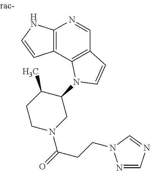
C12=C(C3=C(C=N1)C=CN3C1C(C)CCN(C(=O)CCN3N=CN=C3)C1)C=CN2
